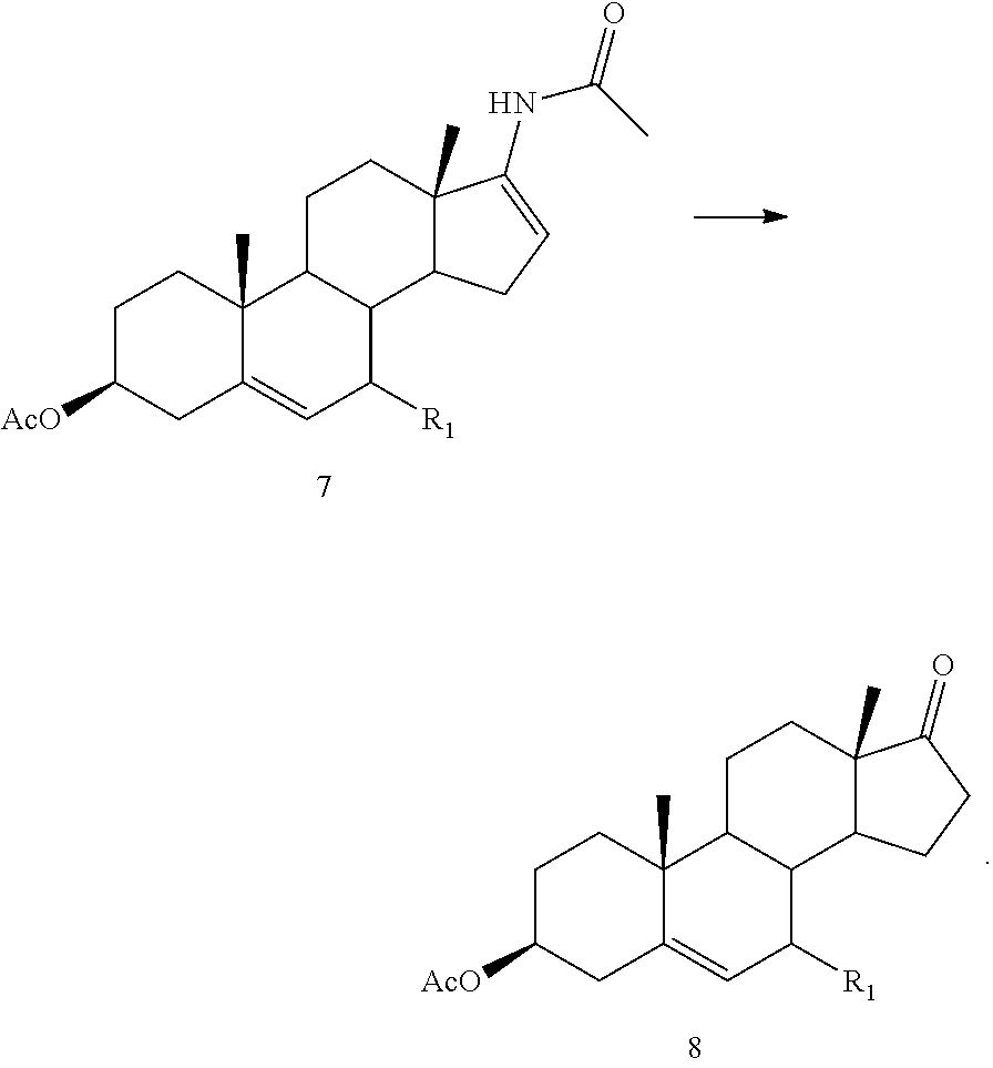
C1C([AcO])CC2=CC([R1])C3C(C2(C)C1)CCC1(C)C3CCC1=O.C1C([AcO])CC2=CC([R1])C3C(C2(C)C1)CCC1(C)C3CC=C1NC(=O)C
